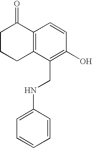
C12=C(C(CNC3=CC=CC=C3)=C(O)C=C1)CCCC2=O
